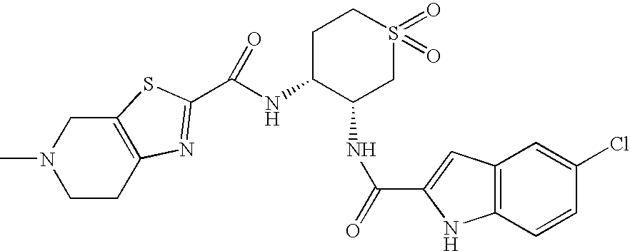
C1CC2=C(CN1C)SC(C(NC1C(NC(=O)C3=CC4=C(C=CC(Cl)=C4)N3)CS(=O)(=O)CC1)=O)=N2
